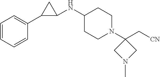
C1=CC=CC(C2C(NC3CCN(C4(C[CN])CN(C)C4)CC3)C2)=C1
